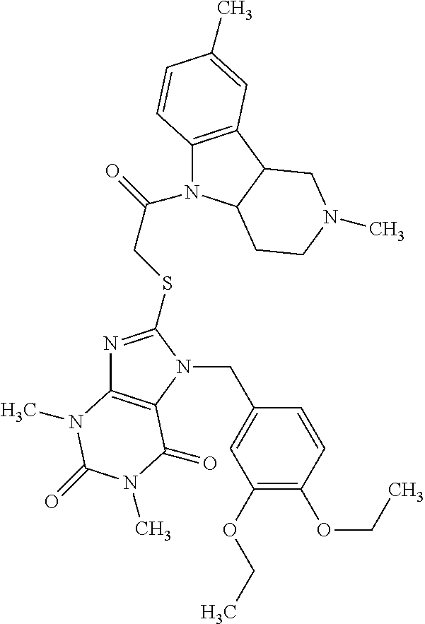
C12=C(C3C(N1C(=O)CSC1=NC4=C(N1CC1=CC(OCC)=C(OCC)C=C1)C(=O)N(C)C(=O)N4C)CCN(C)C3)C=C(C)C=C2
